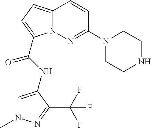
C1=C(NC(=O)C2=CC=C3N2N=C(N2CCNCC2)C=C3)C(C(F)(F)F)=NN1C
